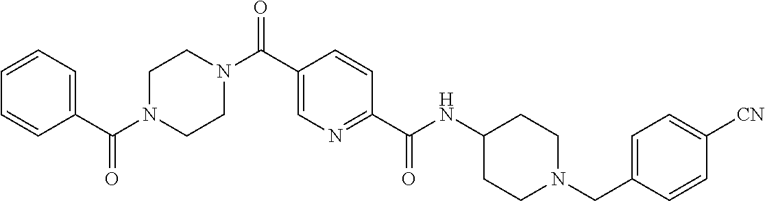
C1(CN2CCC(NC(C3=NC=C(C(N4CCN(C(C5=CC=CC=C5)=O)CC4)=O)C=C3)=O)CC2)=CC=C([CN])C=C1
